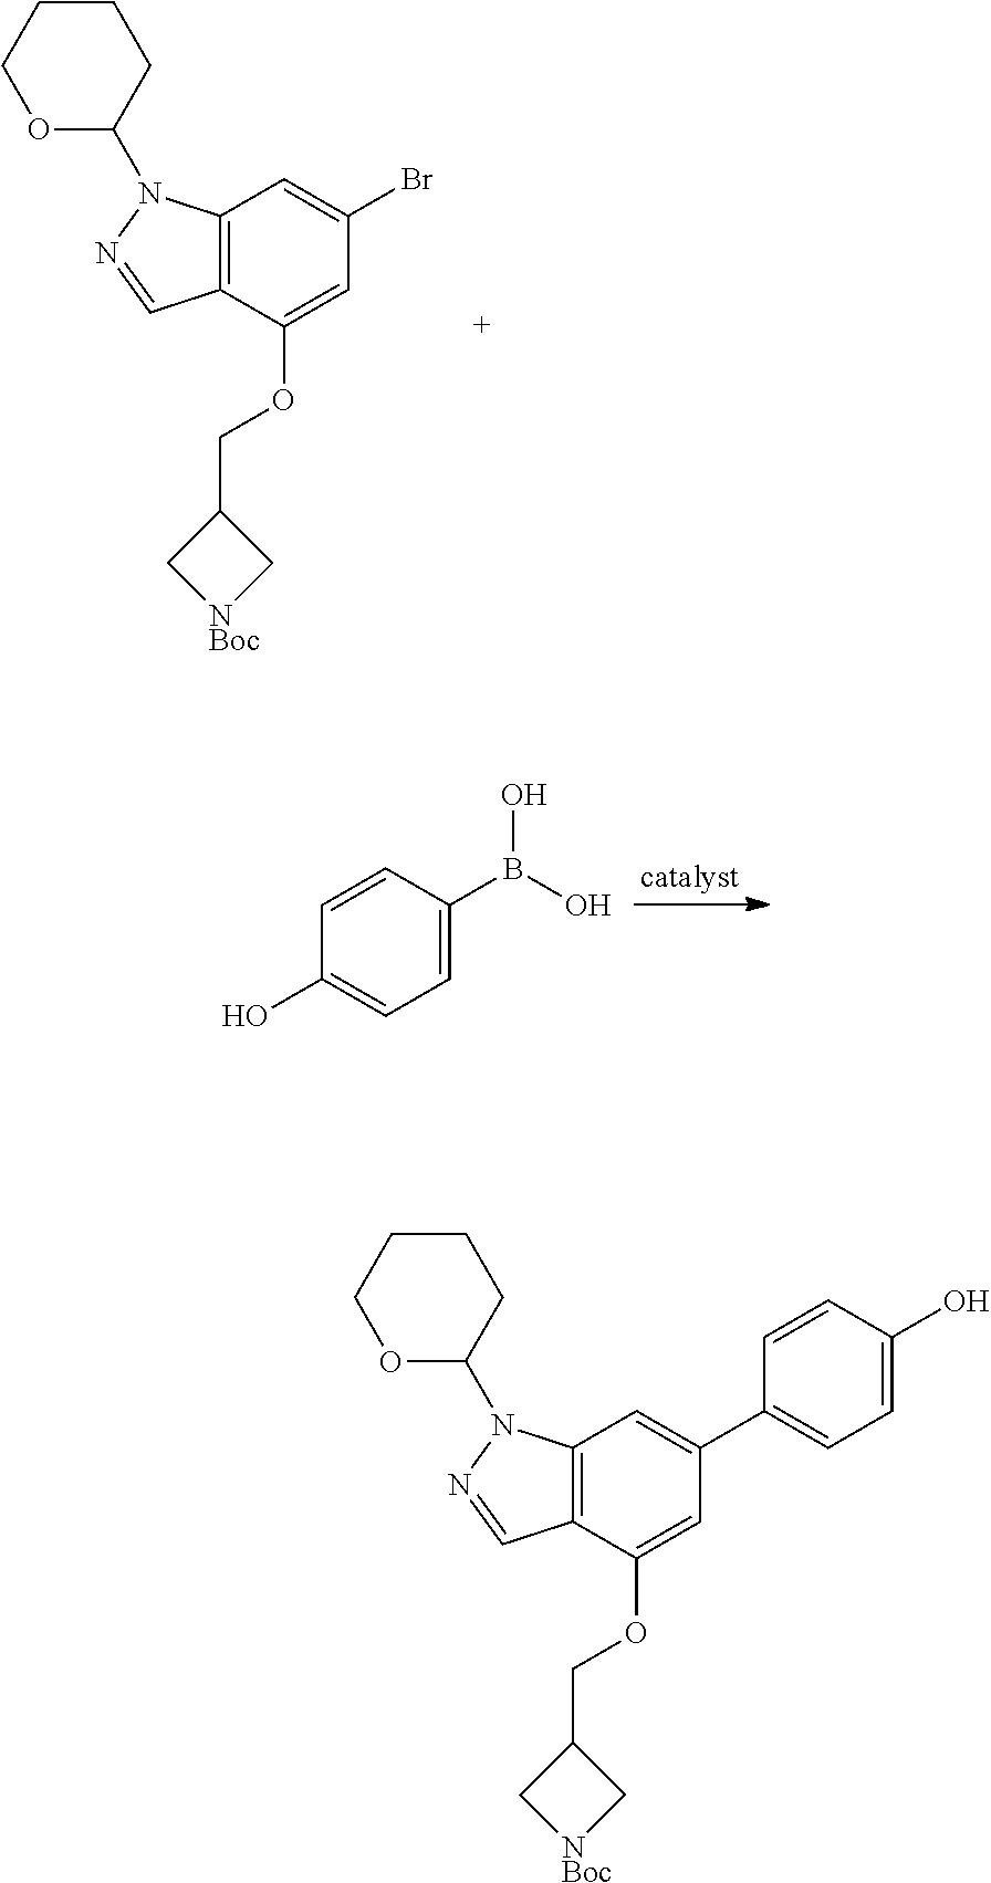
C12=C(C(OCC3C[NBoc]C3)=CC(Br)=C1)C=NN2C1CCCCO1.C1=CC(B(O)O)=CC=C1O.C12=C(C(OCC3C[NBoc]C3)=CC(C3=CC=C(O)C=C3)=C1)C=NN2C1CCCCO1
